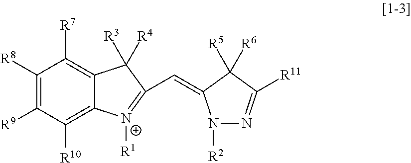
C1([R8])=C([R9])C([R10])=C2C(=C1[R7])C([R3])([R4])C(C=C1N([R2])N=C([R11])C1([R5])[R6])=[N+]2[R1]
